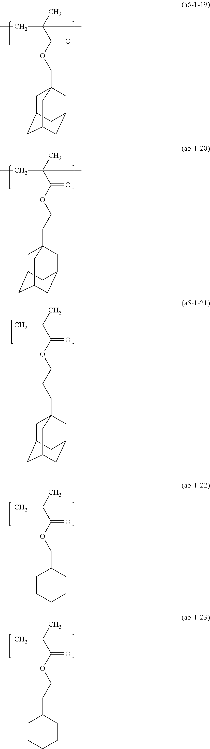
C(C(C)(C(OCC12CC3CC(CC(C1)C3)C2)=O)C)C.C(C(C)(C(OCCC12CC3CC(CC(C1)C3)C2)=O)C)C.C(C(C)(C(OCCCC12CC3CC(CC(C1)C3)C2)=O)C)C.C(C(C)(C(OCC1CCCCC1)=O)C)C.C(C(C)(C(OCCC1CCCCC1)=O)C)C
